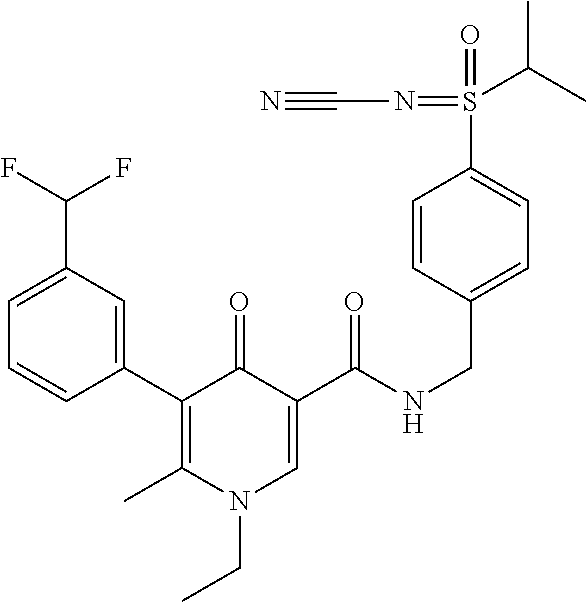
C1(C2=C(C)N(CC)C=C(C(NCC3=CC=C(S(=O)(=NC#N)C(C)C)C=C3)=O)C2=O)=CC(C(F)F)=CC=C1
